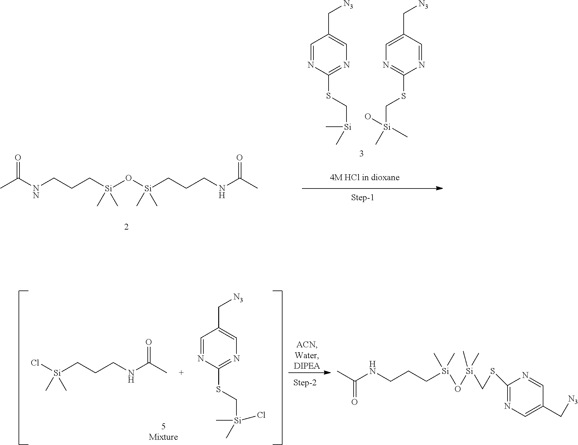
CC([NN]CCC[Si](C)(C)O[Si](C)(C)CCCNC(C)=O)=O.C1=NC(SC[Si](C)C)=NC=C1C[N3].O[Si](C)(C)CSC1=NC=C(C[N3])C=N1.Cl[Si](C)(C)CCCNC(C)=O.C1=NC(SC[Si](C)(C)Cl)=NC=C1C[N3].CC(NCCC[Si](C)(C)O[Si](C)(C)CSC1=NC=C(C[N3])C=N1)=O
